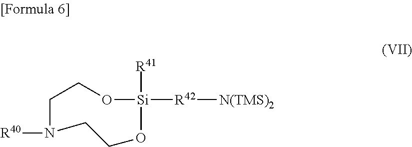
[R40]N1CCO[Si]([R42][N(TMS)2])([R41])OCC1
